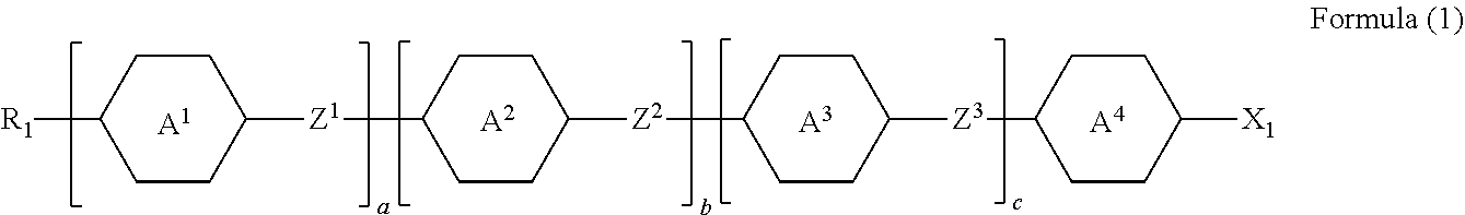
[A1].[A2].[A3].[R1]C1CCC([Z1]C2CCC([Z2]C3CCC([Z3]C4CCC([X1])CC4)CC3)CC2)CC1.[A4]
